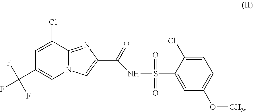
C1=C(Cl)C(S(NC(C2=CN3C(=N2)C(Cl)=CC(C(F)(F)F)=C3)=O)(=O)=O)=CC(OC)=C1
